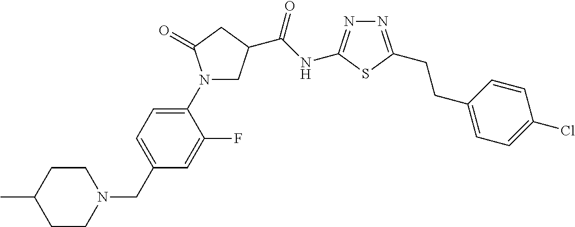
C1CN(CC2=CC=C(N3CC(C(=O)NC4=NN=C(CCC5=CC=C(Cl)C=C5)S4)CC3=O)C(F)=C2)CCC1C
